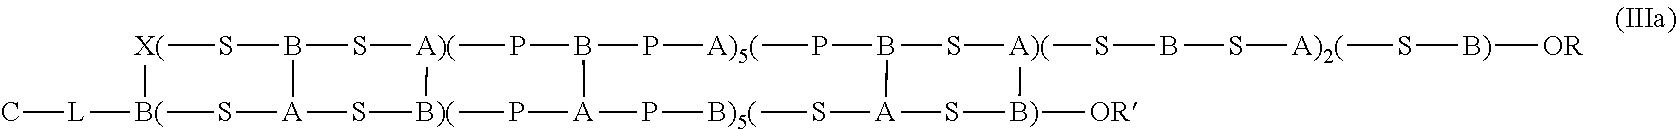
C[L][B(]1S[A]2S[B)(]3P[A]4P[B)5(]S[A]5S[B)]([OR])[A)(](SBS[A)2(]S[B)][OR])SB5P[A)5(]PB4P[A)(]3SB2S[X(]1
